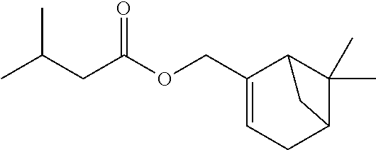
C(C1=CCC2C(C)(C)C1C2)OC(CC(C)C)=O
